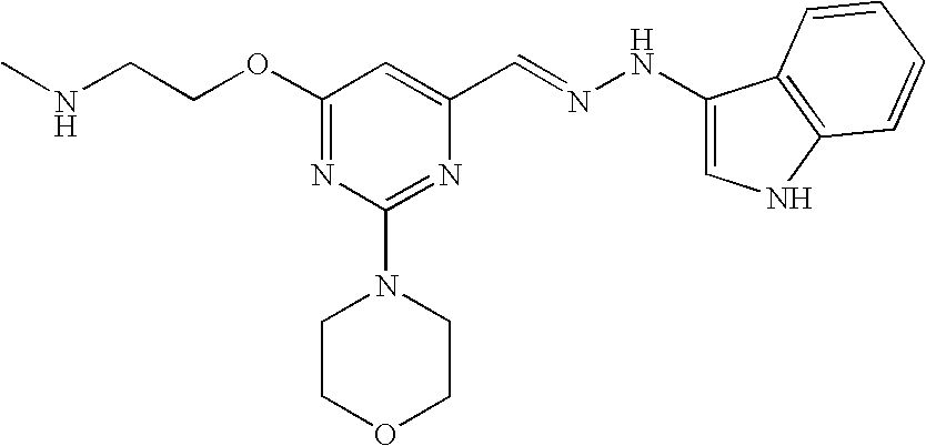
C(COC1=NC(N2CCOCC2)=NC(C=NNC2=CNC3=C2C=CC=C3)=C1)NC
